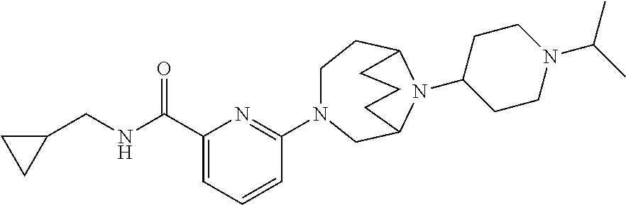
C1(C(NCC2CC2)=O)=CC=CC(N2CCC3N(C4CCN(C(C)C)CC4)C(C2)CCC3)=N1
